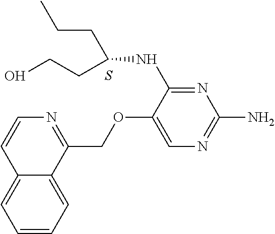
N1=C(NC(CCC)CCO)C(OCC2=NC=CC3=CC=CC=C23)=CN=C1N.S
